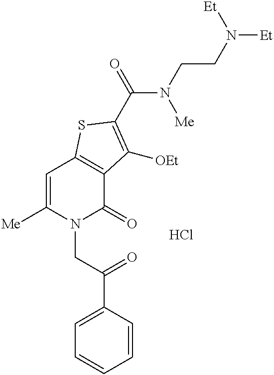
[Me]C1=CC2=C(C(=O)N1CC(C1=CC=CC=C1)=O)C([OEt])=C(C(=O)N(CCN([Et])[Et])[Me])S2.Cl
